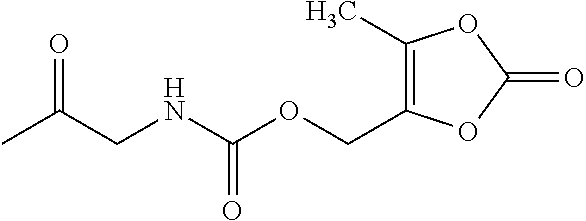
CC(CNC(OCC1=C(C)OC(=O)O1)=O)=O
